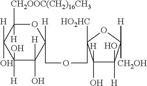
O1C([CH2OOC(CH2)16CH3])([H])C([H])(O)C([H])(O)C(O)([H])C1([H])COCC1([HO2HC])C(O)([H])C([H])(O)C([H])([CH2OH])O1
